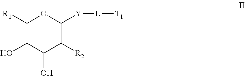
C1([R1])C(O)C(O)C([R2])C([Y][L][T1])O1
